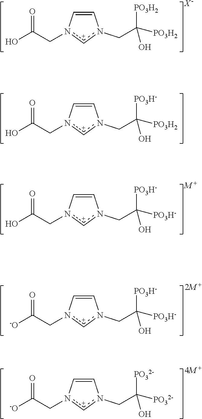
C1=Cn(CC([PO3H2])([PO3H2])O)[c+]n1CC(=O)O.[X-].C1=Cn(CC([PO3H2])([PO3H-])O)[c+]n1CC(=O)O.C1=Cn(CC([PO3H-])([PO3H-])O)[c+]n1CC(=O)O.[M+].C1=Cn(CC([PO3H-])([PO3H-])O)[c+]n1CC(=O)[-O].[2M+].C1=Cn(CC([PO32-])([PO32-])O)[c+]n1CC(=O)[-O].[4M+]
